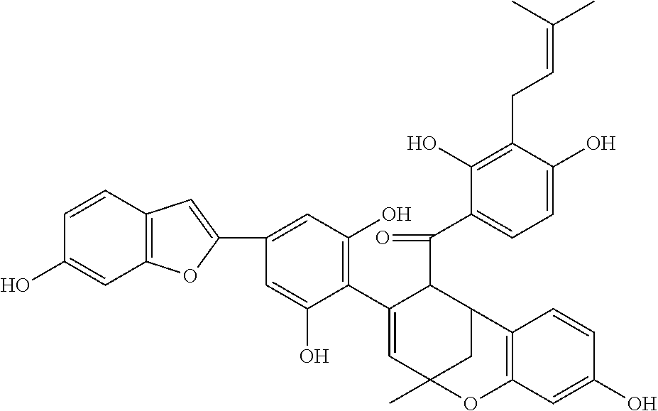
C12=C(C=CC(O)=C1)C=C(C1=CC(O)=C(C3=CC4(C)CC(C3C(=O)C3=CC=C(O)C(CC=C(C)C)=C3O)C3=C(C=C(O)C=C3)O4)C(O)=C1)O2
